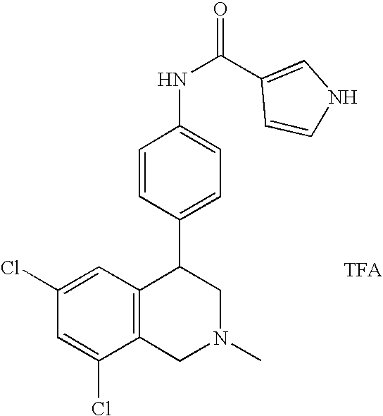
[TFA].C1(Cl)=CC(Cl)=CC2=C1CN(C)CC2C1=CC=C(NC(=O)C2=CNC=C2)C=C1
